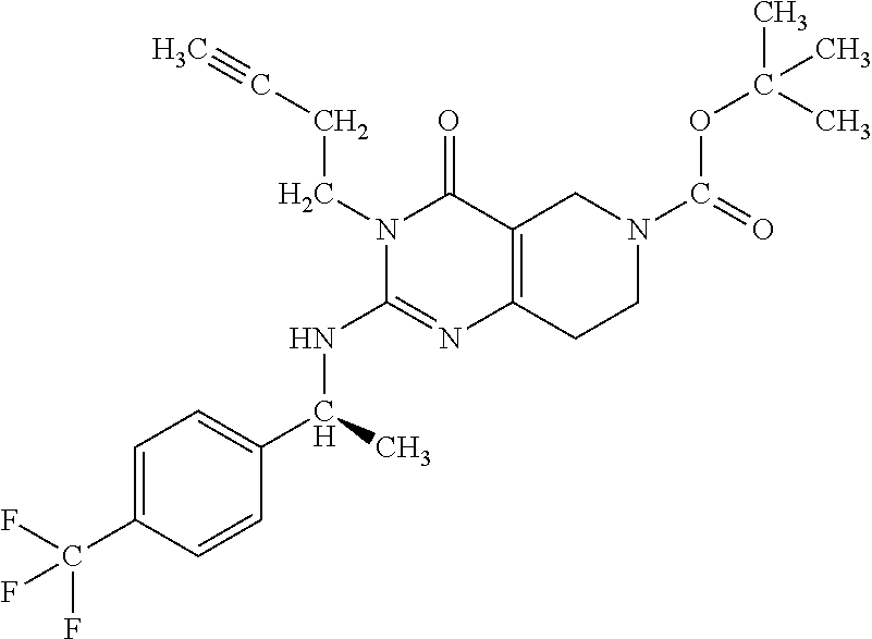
N1(CCC#C)C(=O)C2=C(N=C1NC(C1=CC=C(C(F)(F)F)C=C1)C)CCN(C(=O)OC(C)(C)C)C2
